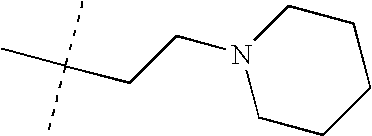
C1CCCCN1CCC(C)(C)C
